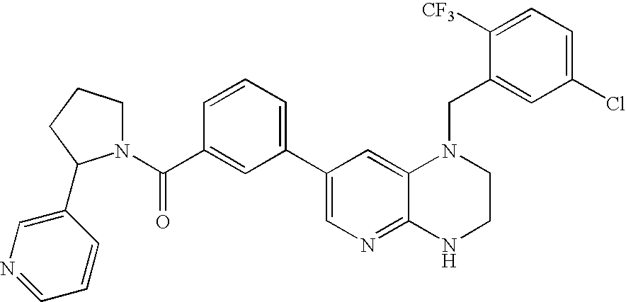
N1(C(C2=CC(C3=CN=C4C(=C3)N(CC3=CC(Cl)=CC=C3[CF3])CCN4)=CC=C2)=O)CCCC1C1=CN=CC=C1
